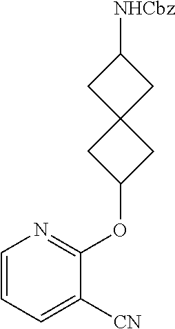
C1([CN])=CC=CN=C1OC1CC2(C1)CC([NHCbz])C2
